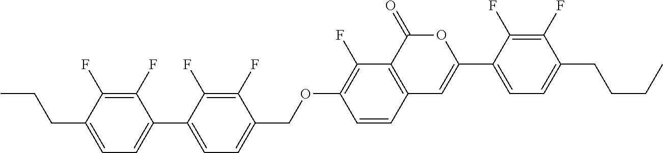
C12=C(C(=O)OC(C3=CC=C(CCCC)C(F)=C3F)=C1)C(F)=C(OCC1=CC=C(C3=CC=C(CCC)C(F)=C3F)C(F)=C1F)C=C2
